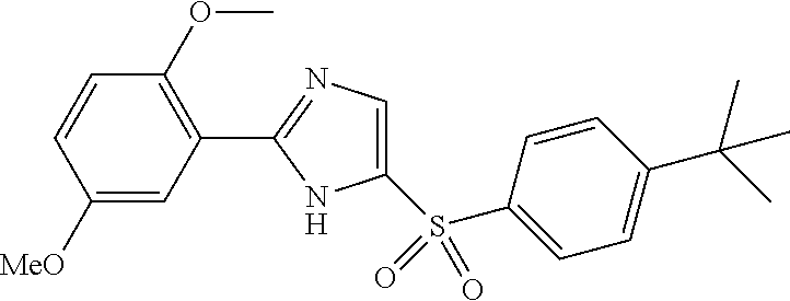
C1(S(=O)(C2=CC=C(C(C)(C)C)C=C2)=O)=CN=C(C2=C(OC)C=CC([MeO])=C2)N1
